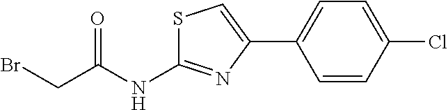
C1=CC(Cl)=CC=C1C1=CSC(NC(CBr)=O)=N1
